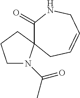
C1(=O)NCC=CCC12N(C(C)=O)CCC2
